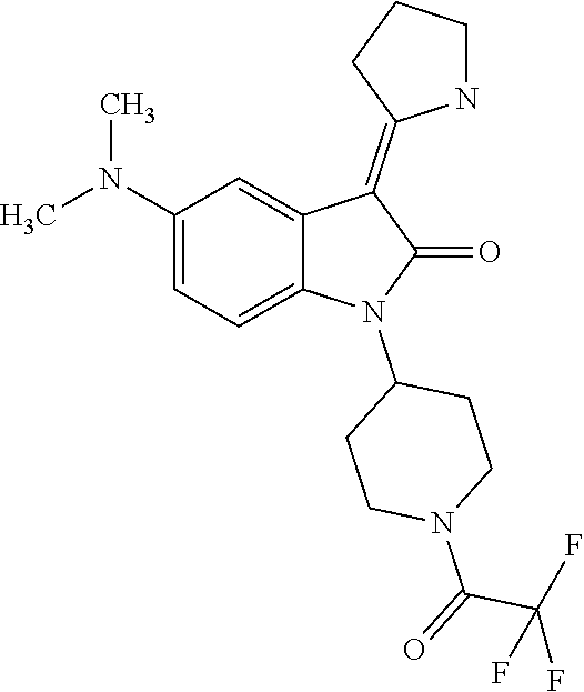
C(C(F)(F)F)(=O)N1CCC(N2C(=O)C(=C3CCCN3)C3=CC(N(C)C)=CC=C23)CC1
